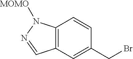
C12=C(C=C(CBr)C=C1)C=NN2[MOMO]
